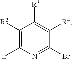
C1([R2])=C([L])N=C(Br)C([R4])=C1[R3]
